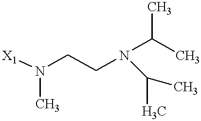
[X1]N(CCN(C(C)C)C(C)C)C
